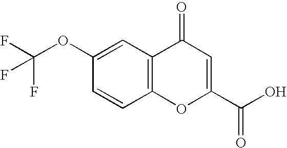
C1=C(OC(F)(F)F)C=CC2=C1C(=O)C=C(C(O)=O)O2
